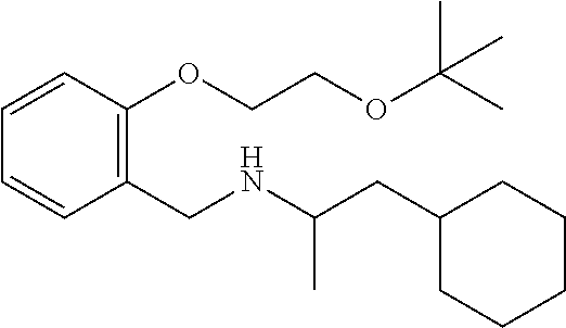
C1=CC=CC(CNC(CC2CCCCC2)C)=C1OCCOC(C)(C)C
